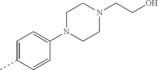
C1=C(C)C=CC(N2CCN(CCO)CC2)=C1
